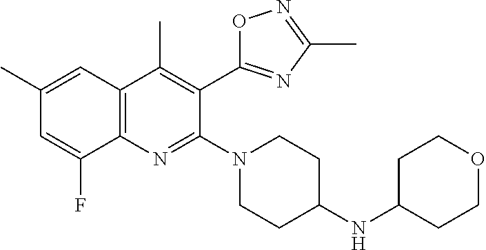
C1(C)=CC2=C(N=C(N3CCC(NC4CCOCC4)CC3)C(C3=NC(C)=NO3)=C2C)C(F)=C1
